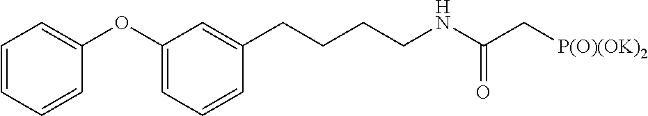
C1=CC=CC(OC2=CC=CC(CCCCNC(C[P(O)(OK)2])=O)=C2)=C1
